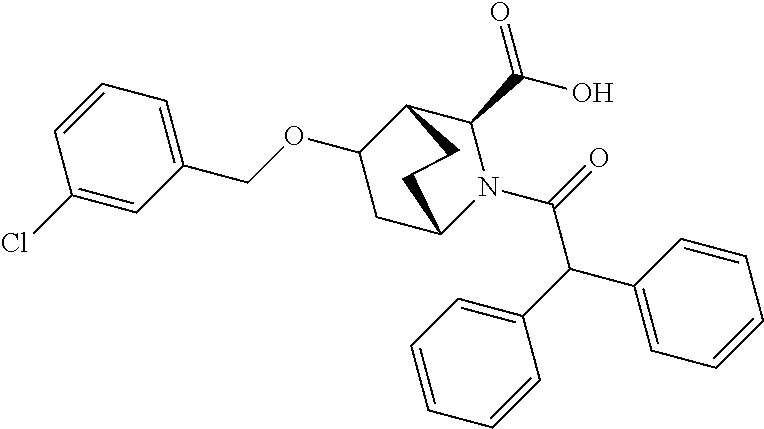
C1=CC=C(COC2CC3N(C(=O)C(C4=CC=CC=C4)C4=CC=CC=C4)C(C(O)=O)C2CC3)C=C1Cl
